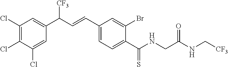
C1(Cl)=C(Cl)C(Cl)=CC(C(C=CC2=CC=C(C(NCC(=O)NC[CF3])=S)C(Br)=C2)[CF3])=C1
